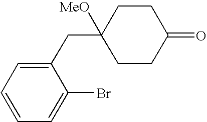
C1(CC2([MeO])CCC(=O)CC2)=CC=CC=C1Br
